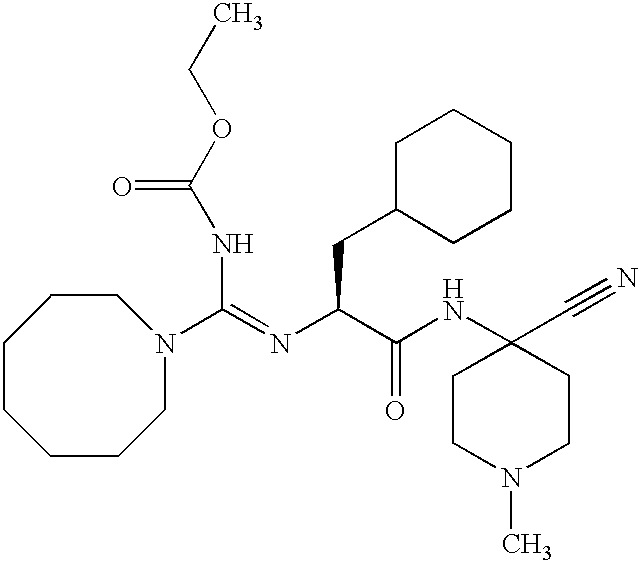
C(NC(OCC)=O)(=NC(C(NC1(C#N)CCN(C)CC1)=O)CC1CCCCC1)N1CCCCCCC1
